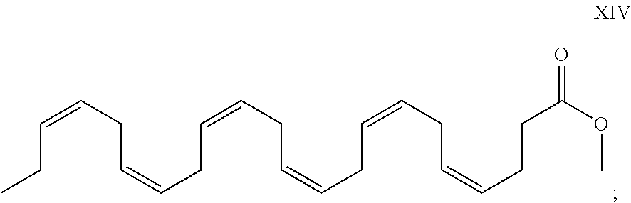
C(CC)=CCC=CCC=CCC=CCC=CCC=CCCC(=O)OC
